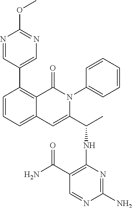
C1(C2=CN=C(OC)N=C2)=C2C(=CC=C1)C=C(C(C)NC1=C(C(=O)N)C=NC(N)=N1)N(C1=CC=CC=C1)C2=O
